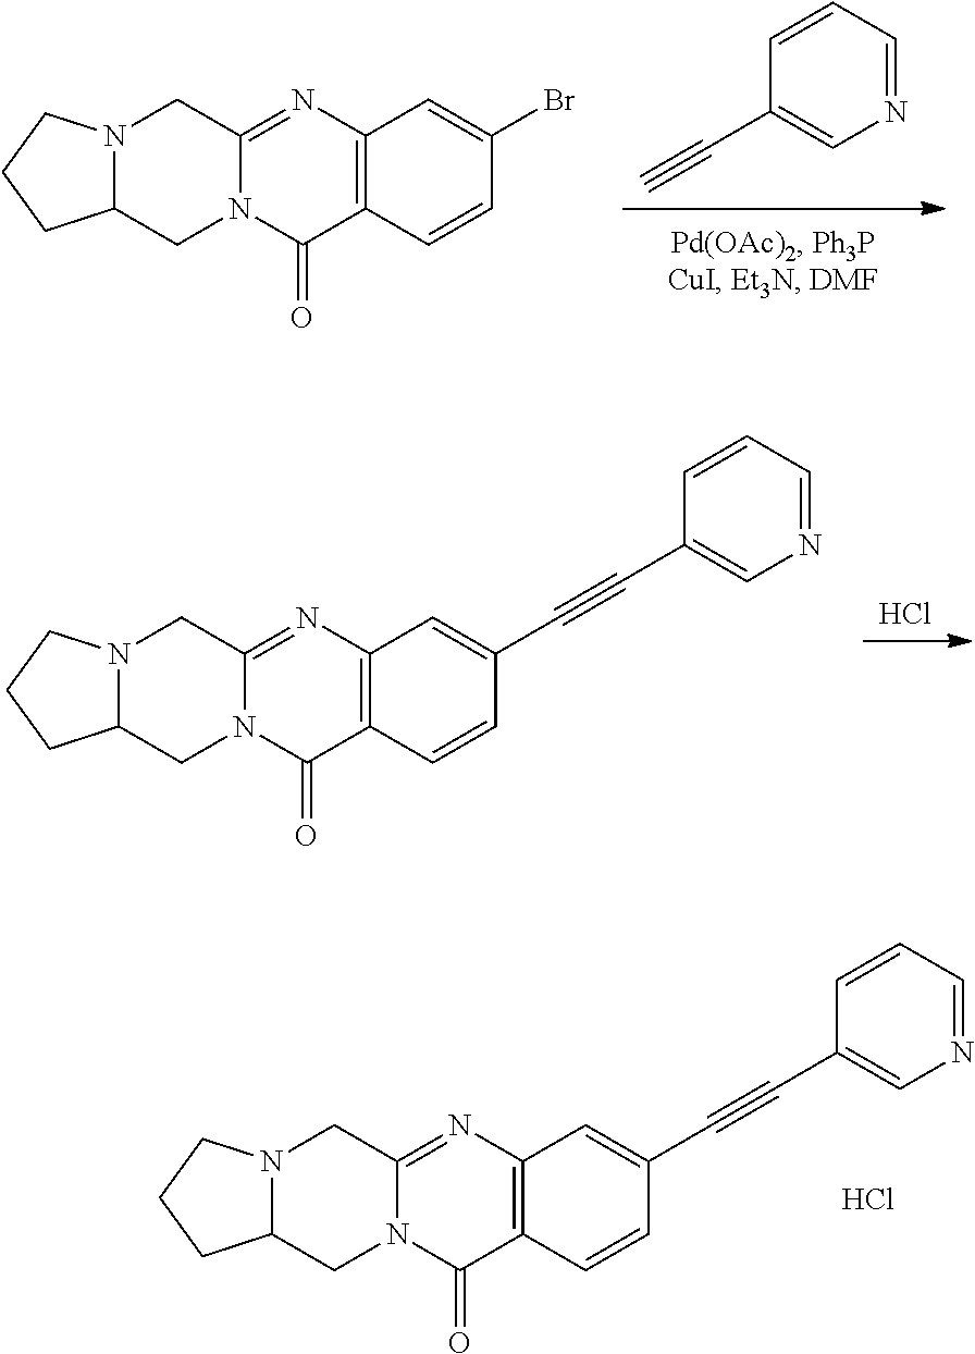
C1(C#CC2=CC3=C(C(=O)N4C(=N3)CN3C(C4)CCC3)C=C2)=CN=CC=C1.Cl.C1(C#C)=CN=CC=C1.C12=C(N=C3N(C1=O)CC1N(C3)CCC1)C=C(Br)C=C2.Cl.C1(C#CC2=CC3=C(C(=O)N4C(=N3)CN3C(C4)CCC3)C=C2)=CN=CC=C1
